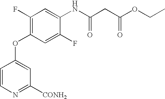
C1(F)=C(OC2=CC([CONH2])=NC=C2)C=C(F)C(NC(=O)CC(=O)OCC)=C1
